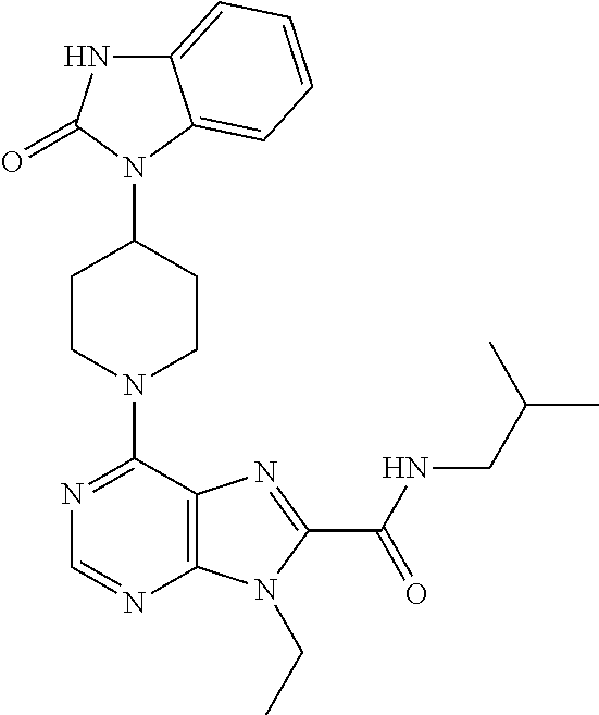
C12=CC=CC=C1N(C1CCN(C3=NC=NC4=C3N=C(C(=O)NCC(C)C)N4CC)CC1)C(=O)N2
